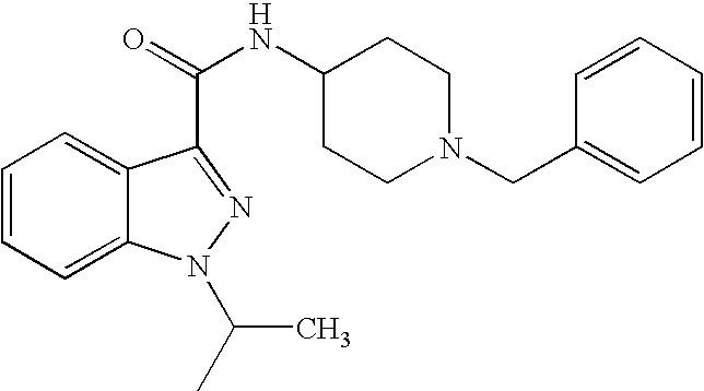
C1=CC=C2C(=C1)C(C(=O)NC1CCN(CC3=CC=CC=C3)CC1)=NN2C(C)C
